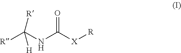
[R]C(NC([X][R])=O)([R])[H]
